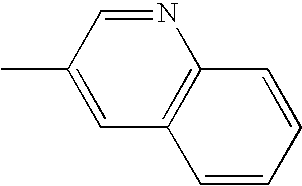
C1=C(C)C=NC2=C1C=CC=C2
